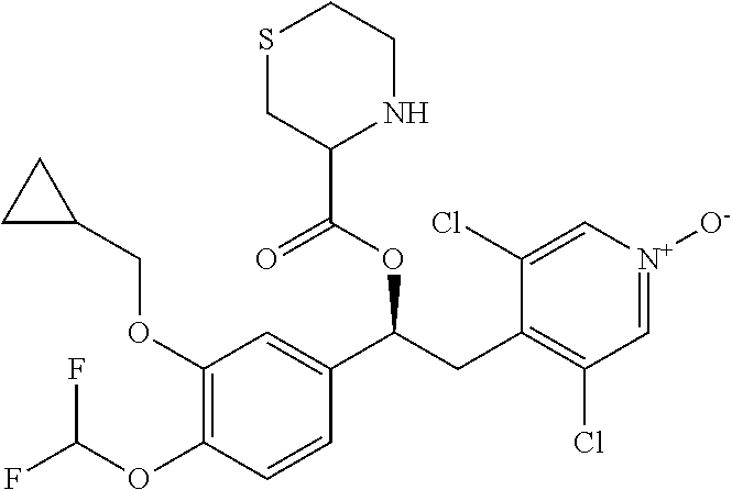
C1(OCC2CC2)=C(OC(F)F)C=CC(C(CC2=C(Cl)C=[N+]([O-])C=C2Cl)OC(=O)C2NCCSC2)=C1
